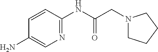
C1(N)=CN=C(NC(=O)CN2CCCC2)C=C1
